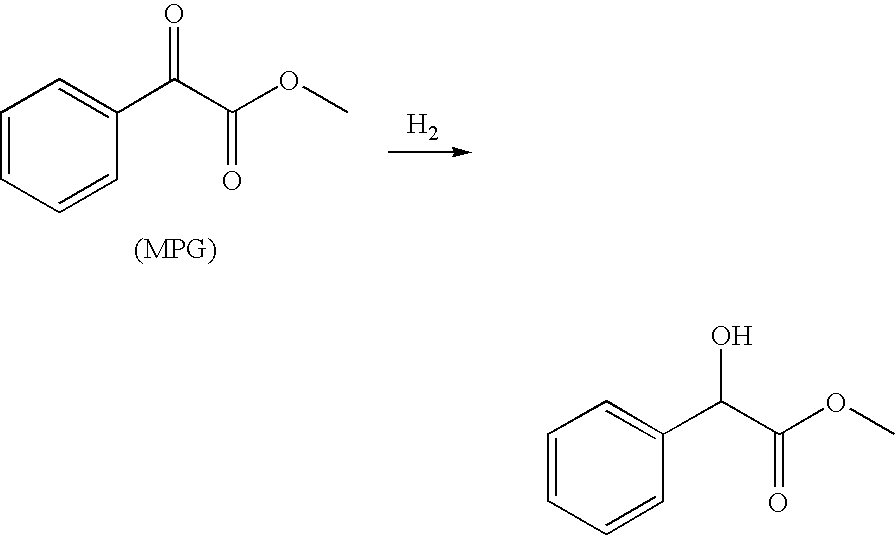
[H2].C1=CC=CC(C(C(OC)=O)=O)=C1.C1=CC=CC(C(C(OC)=O)O)=C1
